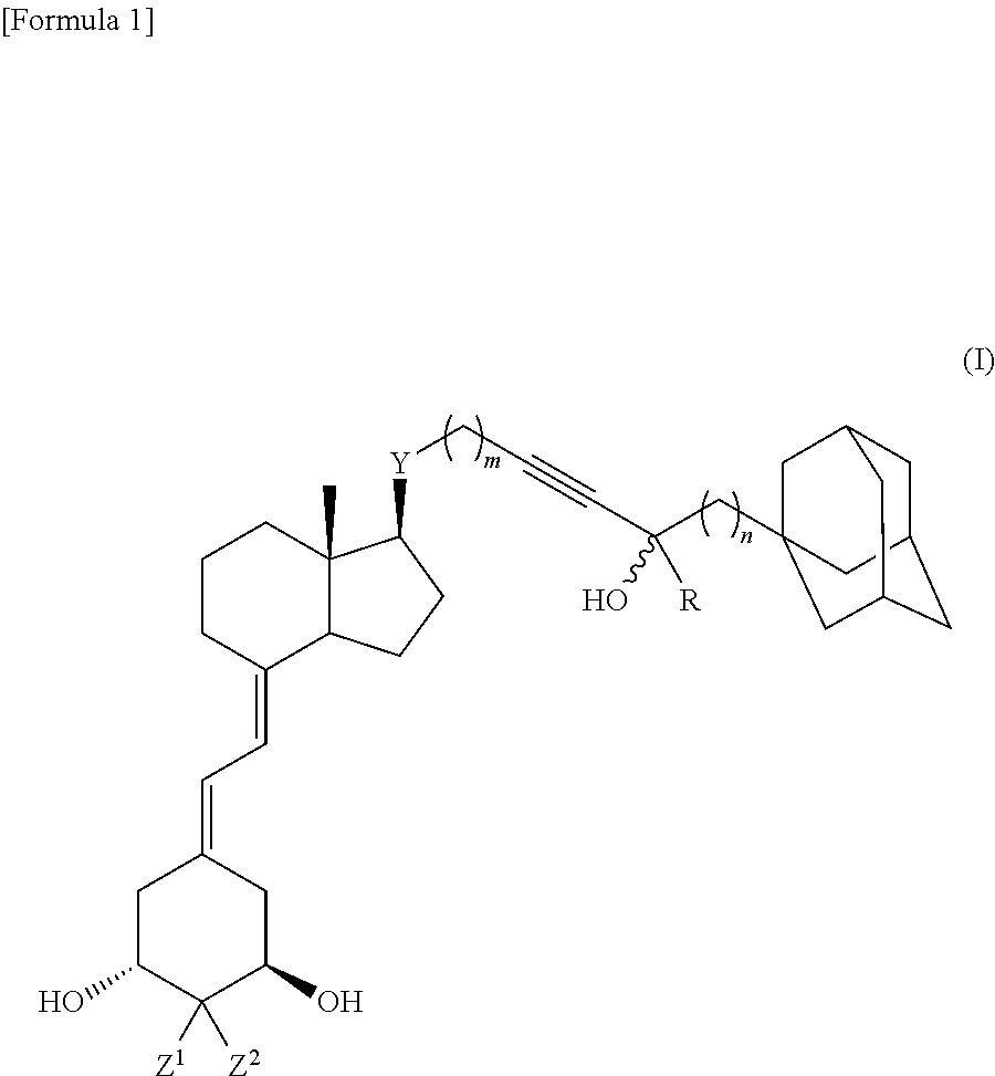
C1C(O)C([Z1])([Z2])C(O)CC1=CC=C1C2C(C)(CCC1)C([Y]CC#CC(CC13CC4CC(CC(C1)C4)C3)([R])O)CC2
